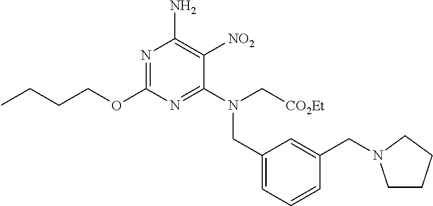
CCCCOC1=NC(N)=C([NO2])C(N(C[CO2Et])CC2=CC=CC(CN3CCCC3)=C2)=N1
